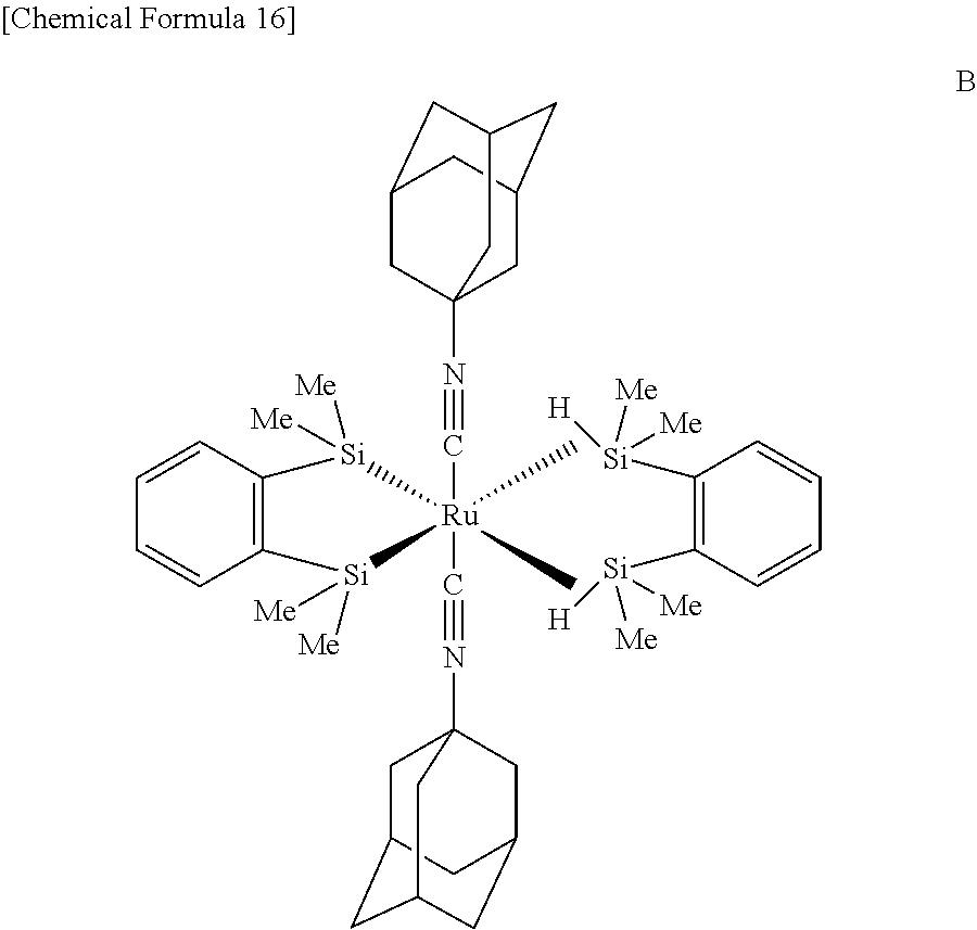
C1C2CC3CC(CC1(N#C[Ru]1(C)(C)(C#NC45CC6CC(CC(C4)C6)C5)[Si]([Me])([Me])C4=C(C=CC=C4)[Si]1([Me])[Me])C3)C2.C1([Si]([Me])([Me])[H])=C([Si]([Me])([Me])[H])C=CC=C1
